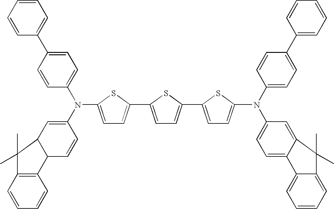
C1=C(N(C2=CC3C(C=C2)C2=C(C=CC=C2)C3(C)C)C2=CC=C(C3=CC=CC=C3)C=C2)SC(C2=CC=C(C3=CC=C(N(C4=CC=C(C5=CC=CC=C5)C=C4)C4=CC=C5C(=C4)C(C)(C)C4=CC=CC=C54)S3)S2)=C1
